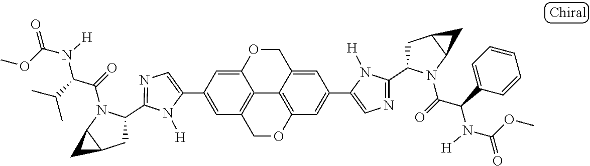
C1(C2=CC3=C4C(=C2)OCC2=CC(C5=CN=C(C6CC7C(N6C(=O)C(C6=CC=CC=C6)N([H])C(OC)=O)C7)N5[H])=CC(=C42)OC3)=CN=C(C2CC3C(N2C(=O)C(C(C)C)N([H])C(OC)=O)C3)N1[H]
